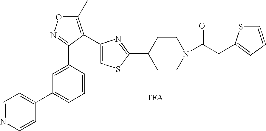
C1=C(C2=NOC(C)=C2C2=CSC(C3CCN(C(CC4=CC=CS4)=O)CC3)=N2)C=CC=C1C1=CC=NC=C1
